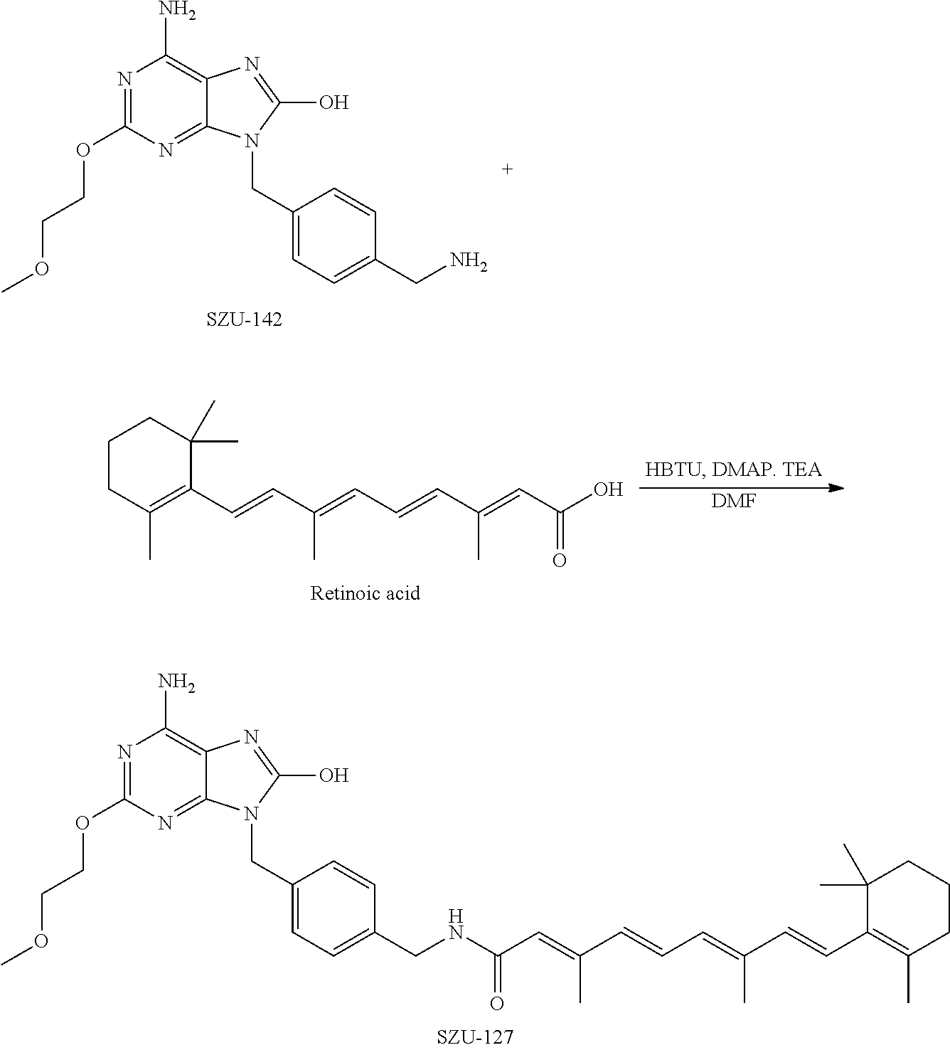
N1=C(OCCOC)N=C2C(=C1N)N=C(O)N2CC1=CC=C(CN)C=C1.[DMF].C1CC(C)=C(C=CC(=CC=CC(=CC(=O)O)C)C)C(C)(C)C1.N1=C(OCCOC)N=C2C(=C1N)N=C(O)N2CC1=CC=C(CNC(C=C(C)C=CC=C(C=CC2=C(C)CCCC2(C)C)C)=O)C=C1
